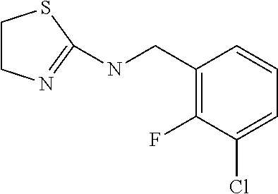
C1CN=C(NCC2=C(F)C(Cl)=CC=C2)S1
